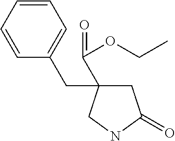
C1C(CC2=CC=CC=C2)(C(=O)OCC)CNC1=O
